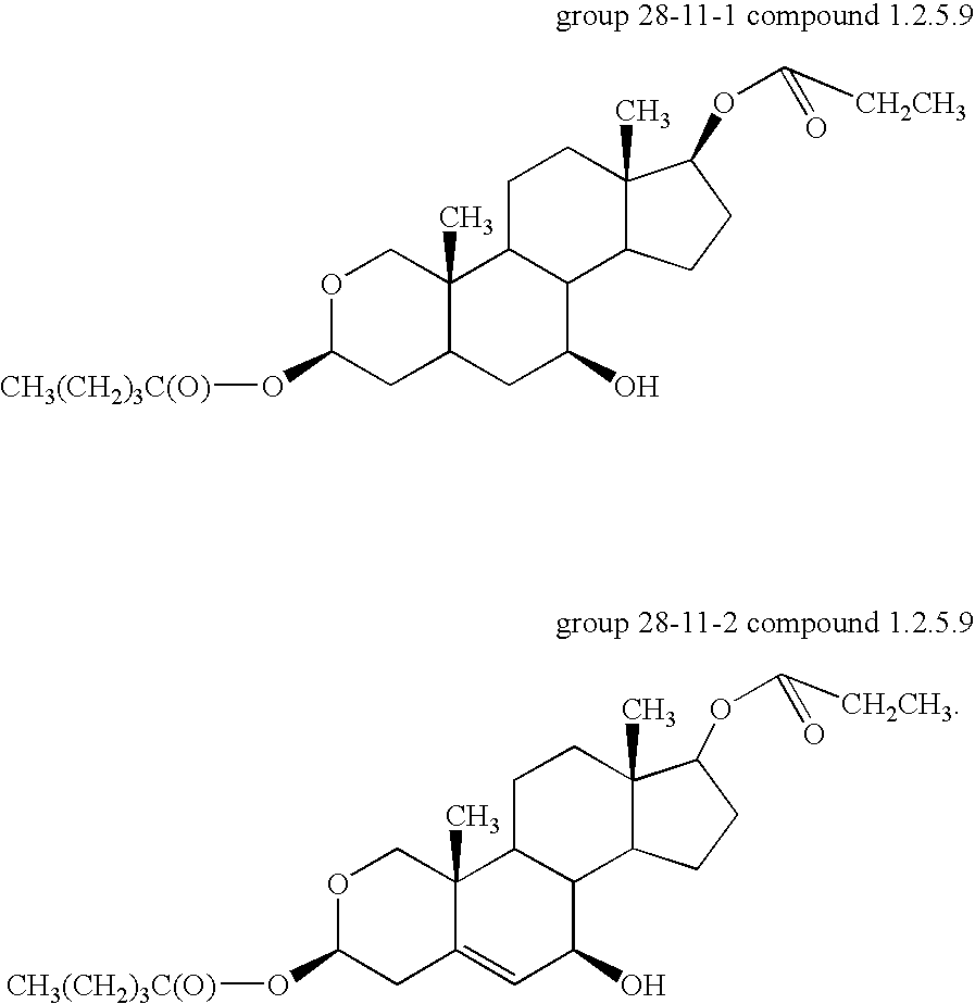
O1C(O[CH3(CH2)3C(O)])CC2C(C)(C1)C1C(C(O)C2)C2C(C)(CC1)C(OC(=O)[CH2CH3])CC2.O1C(O[CH3(CH2)3C(O)])CC2=CC(O)C3C(C2(C)C1)CCC1(C)C3CCC1OC(=O)[CH2CH3]
